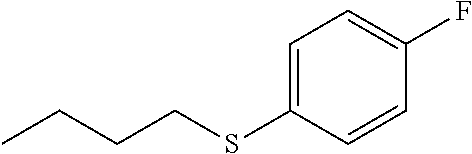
C1=C(SCCCC)C=CC(F)=C1
